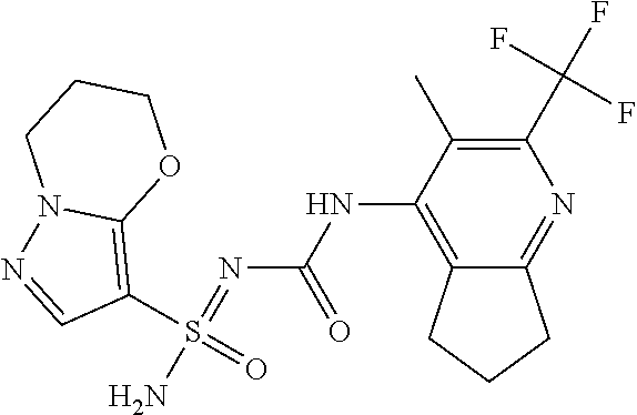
C1(C(F)(F)F)=C(C)C(NC(N=S(N)(C2=C3N(N=C2)CCCO3)=O)=O)=C2C(=N1)CCC2
